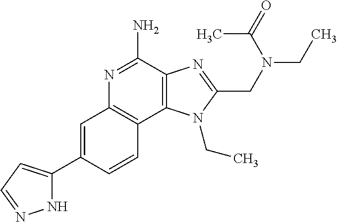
C1=C(C2=CC=NN2)C=CC2=C1N=C(N)C1=C2N(CC)C(CN(CC)C(=O)C)=N1
